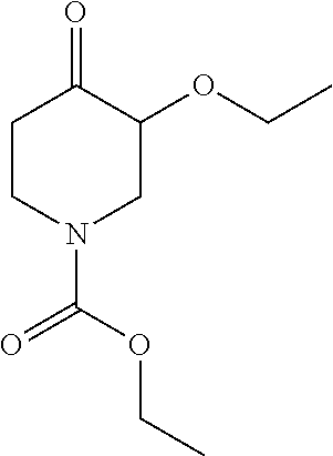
C1CN(C(OCC)=O)CC(OCC)C1=O
